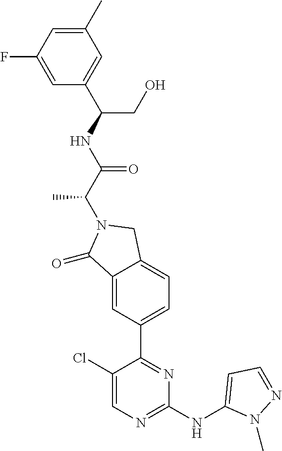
C1(=O)C2=CC(C3=NC(NC4=CC=NN4C)=NC=C3Cl)=CC=C2CN1C(C(NC(CO)C1=CC(C)=CC(F)=C1)=O)C
